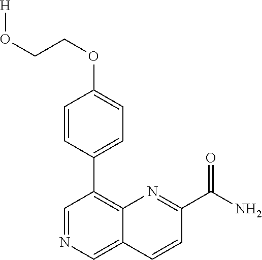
C1(OCCO[H])=CC=C(C2=C3C(=CN=C2)C=CC(C(N)=O)=N3)C=C1
